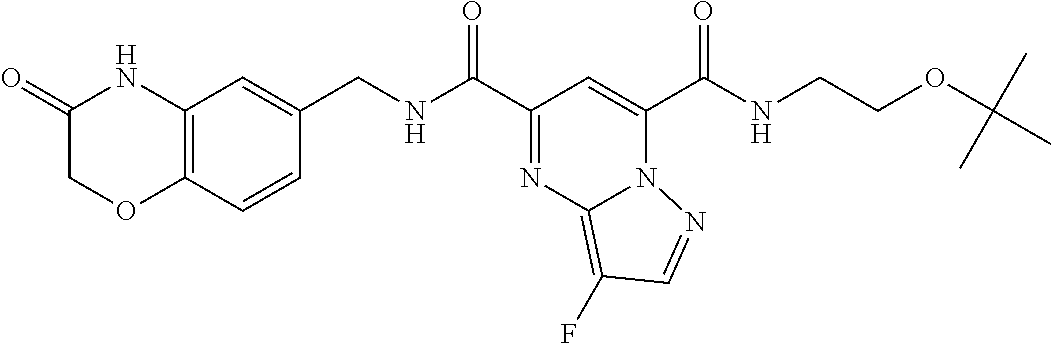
C(C1=NC2=C(F)C=NN2C(C(=O)NCCOC(C)(C)C)=C1)(=O)NCC1=CC2=C(C=C1)OCC(=O)N2
